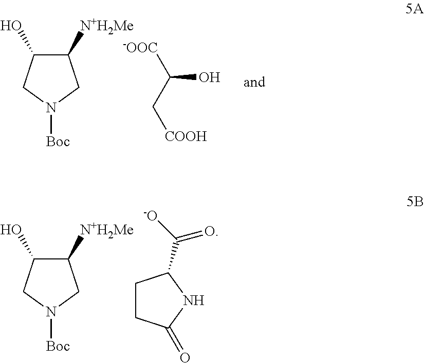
C1([N+H2Me])C(O)CN([Boc])C1.C1CC(=O)NC1C([-O])=O.C1([N+H2Me])C(O)CN([Boc])C1.[-OOC]C(C[COOH])O
